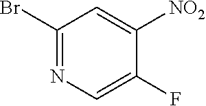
C1(Br)=NC=C(F)C([NO2])=C1
